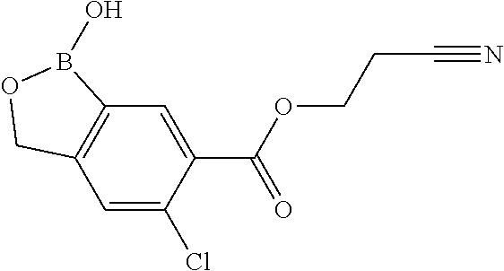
C12=C(C=C(Cl)C(C(OCCC#N)=O)=C1)COB2O
